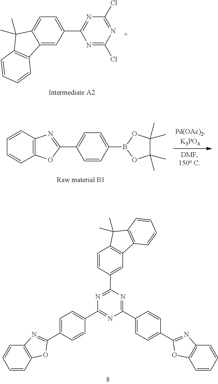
C1=C2C(=CC(C3=NC(Cl)=NC(Cl)=N3)=C1)C1=C(C2(C)C)C=CC=C1.C12=C(C=CC=C1)N=C(C1=CC=C(B3OC(C)(C)C(C)(C)O3)C=C1)O2.C1(C2=CC=C(C3=NC4=C(O3)C=CC=C4)C=C2)=NC(C2=CC3=C(C=C2)C(C)(C)C2=C3C=CC=C2)=NC(C2=CC=C(C3=NC4=C(O3)C=CC=C4)C=C2)=N1
